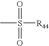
O=S(=O)(C)[R44]
